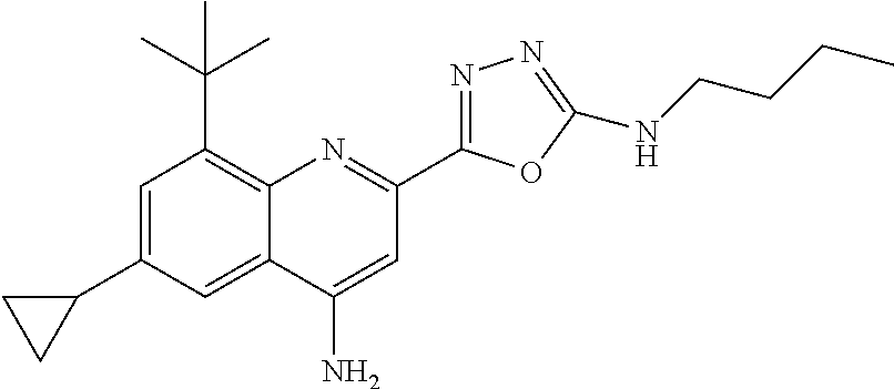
C1(C2=CC(C(C)(C)C)=C3C(=C2)C(N)=CC(C2=NN=C(NCCCC)O2)=N3)CC1
